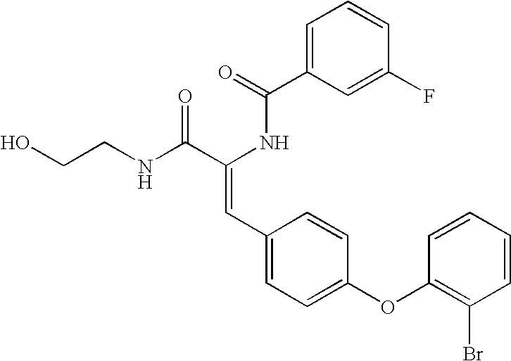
C1=C(C(=O)NC(C(NCCO)=O)=CC2=CC=C(OC3=C(Br)C=CC=C3)C=C2)C=C(F)C=C1
